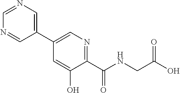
C1(C2=CN=C(C(=O)NCC(=O)O)C(O)=C2)=CN=CN=C1
